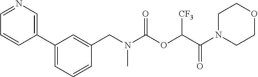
C1(C2=CN=CC=C2)=CC=CC(CN(C(OC(C(N2CCOCC2)=O)[CF3])=O)C)=C1
